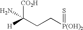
[CO2H]C(CC[P(OH)2]=S)([H])N
